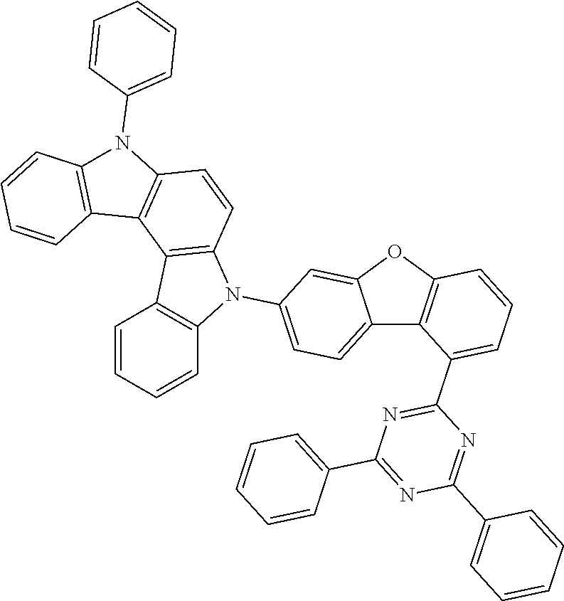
C12=CC=C(N3C4=C(C5=C3C=CC=C5)C3=C(C=C4)N(C4=CC=CC=C4)C4=C3C=CC=C4)C=C1OC1=C2C(C2=NC(C3=CC=CC=C3)=NC(C3=CC=CC=C3)=N2)=CC=C1
